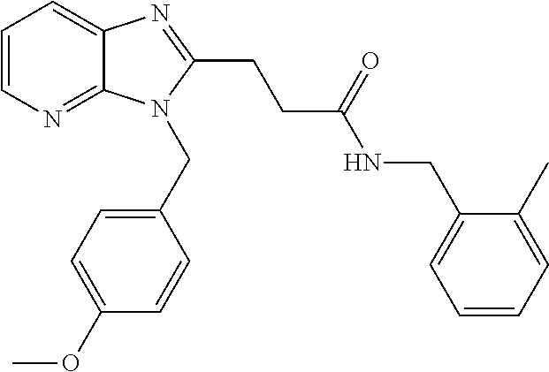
C1=CN=C2C(=C1)N=C(CCC(NCC1=CC=CC=C1C)=O)N2CC1=CC=C(OC)C=C1
